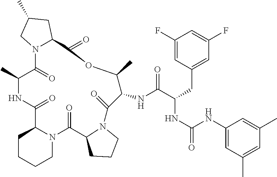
C1CCN2C1C(=O)N1C(C(=O)NC(C)C(=O)N3C(CC(C)C3)C(=O)OC(C)C(NC(C(CC3=CC(F)=CC(F)=C3)NC(=O)NC3=CC(C)=CC(C)=C3)=O)C2=O)CCCC1
